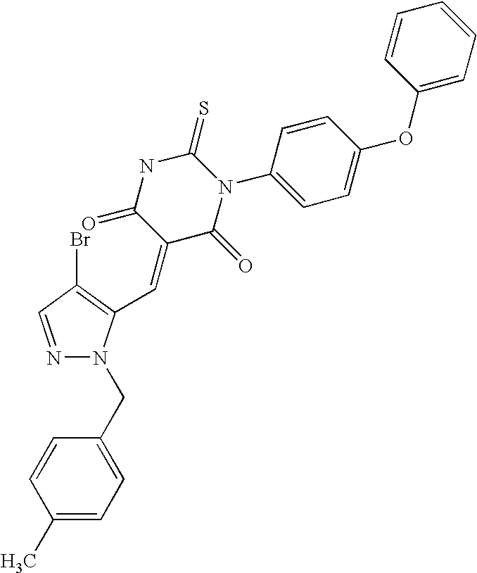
N1=CC(Br)=C(C=C2C(=O)N(C3=CC=C(OC4=CC=CC=C4)C=C3)C(=S)NC2=O)N1CC1=CC=C(C)C=C1
